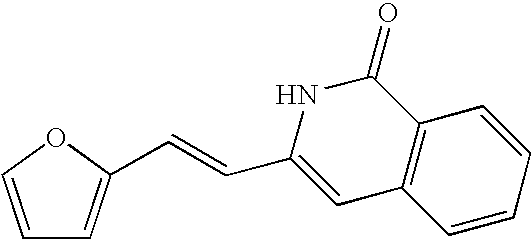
C1=COC(C=CC2=CC3=C(C(=O)N2)C=CC=C3)=C1
